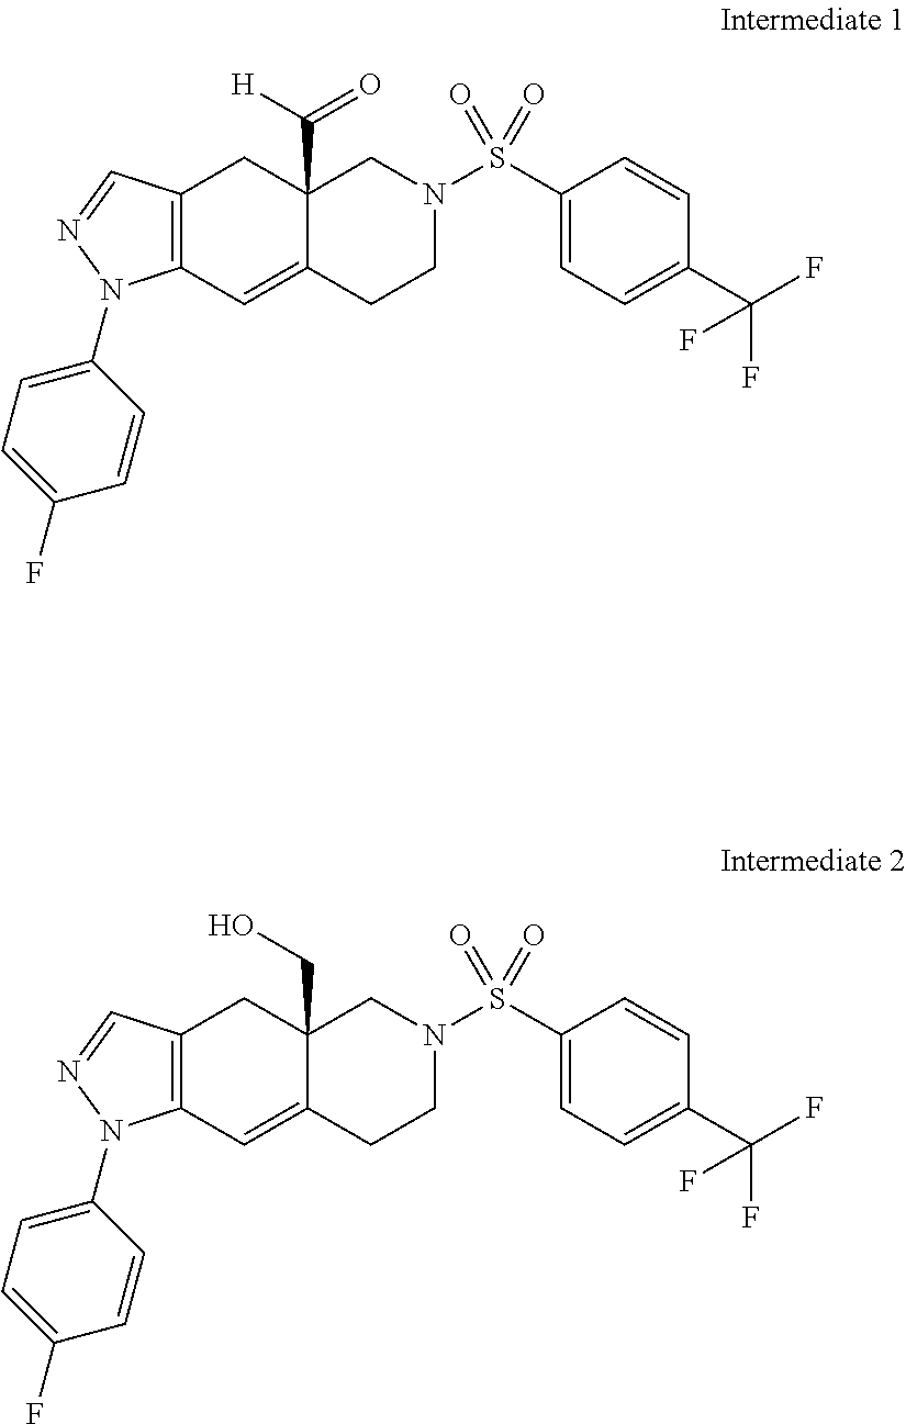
C12=C(C=NN1C1=CC=C(F)C=C1)CC1(C(=O)[H])C(=C2)CCN(S(C2=CC=C(C(F)(F)F)C=C2)(=O)=O)C1.C12=C(C=NN1C1=CC=C(F)C=C1)CC1(CO)C(=C2)CCN(S(C2=CC=C(C(F)(F)F)C=C2)(=O)=O)C1
